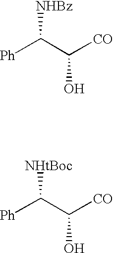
[Ph]C(C([CO])O)[NHBz].[Ph]C(C([CO])O)[NHtBoc]
